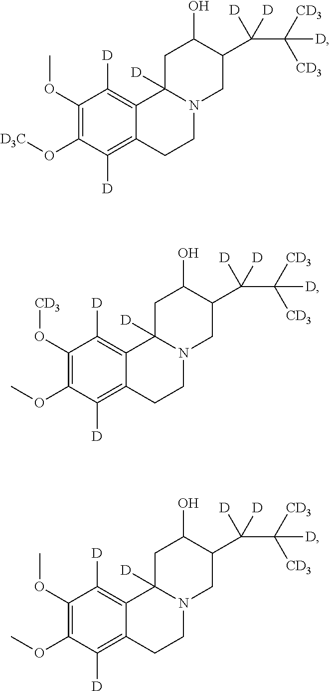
C1(OC)=C(O[D3C])C([D])=C2C(=C1[D])C1([D])N(CC2)CC(C([D])([D])C([CD3])([CD3])[D])C(O)C1.C1(O[CD3])=C(OC)C([D])=C2C(=C1[D])C1([D])N(CC2)CC(C([D])([D])C([CD3])([CD3])[D])C(O)C1.C1(OC)=C(OC)C([D])=C2C(=C1[D])C1([D])N(CC2)CC(C([D])([D])C([CD3])([CD3])[D])C(O)C1
